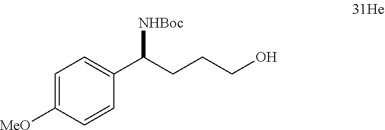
C1=C([MeO])C=CC(C(CCCO)[NHBoc])=C1
